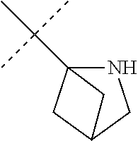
N1C2(C(C)(C)C)CC(C1)C2
